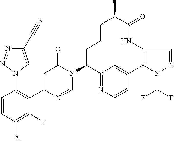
C1(N2C=NC(C3=C(N4C=C(C#N)N=N4)C=CC(Cl)=C3F)=CC2=O)C2=NC=CC(=C2)C2=C(NC(=O)C(C)CCC1)C=NN2C(F)F
